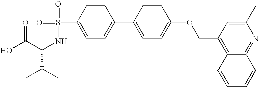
OC(C(NS(=O)(=O)C1=CC=C(C2=CC=C(OCC3=C4C(=NC(C)=C3)C=CC=C4)C=C2)C=C1)C(C)C)=O
